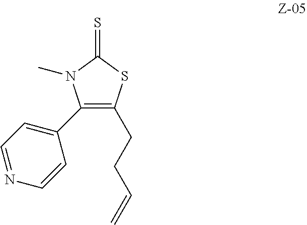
C1(C2=CC=NC=C2)=C(CCC=C)SC(=S)N1C
